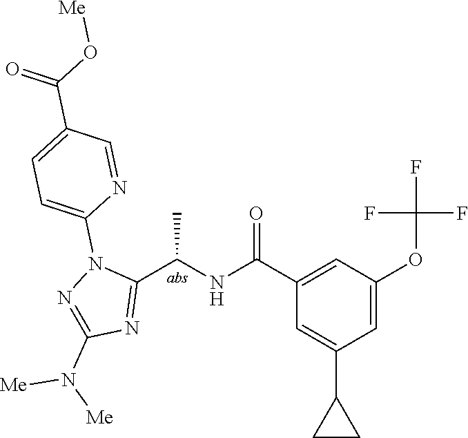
C1(C(=O)NC(C2=NC(N([Me])[Me])=NN2C2=CC=C(C(=O)O[Me])C=N2)C)=CC(OC(F)(F)F)=CC(C2CC2)=C1
